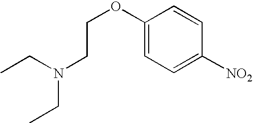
C1(OCCN(CC)CC)=CC=C([NO2])C=C1
